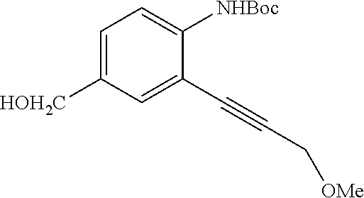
C1=C([HOH2C])C=C(C#CC[OMe])C([NHBoc])=C1
